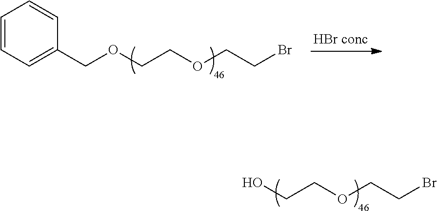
C1=CC=C(COCCOCCBr)C=C1.OCCOCCBr
